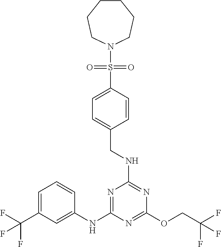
FC(F)(COC1=NC(NC2=CC(C(F)(F)F)=CC=C2)=NC(NCC2=CC=C(S(N3CCCCCC3)(=O)=O)C=C2)=N1)F
